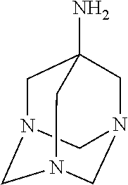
C1N2CN3CN(CC1(N)C3)C2
